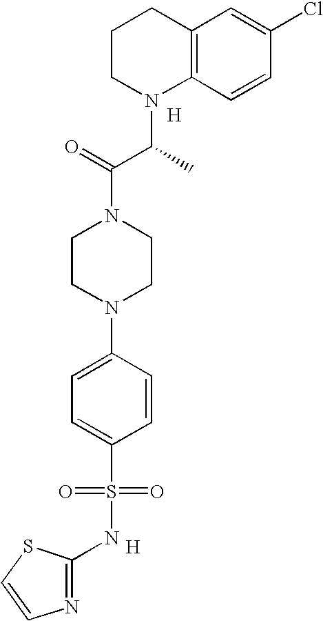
[H].[H].C1CN(C(C(N2CCN(C3=CC=C(S(=O)(=O)NC4=NC=CS4)C=C3)CC2)=O)C)C2=C(C1)C=C(Cl)C=C2
